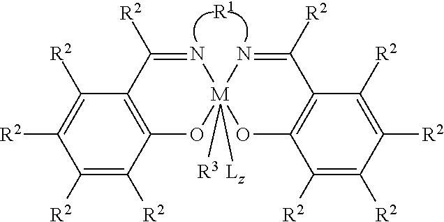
C1([R2])=C([R2])C2=C(C([R2])=C1[R2])C([R2])=N[M]1([R3])([Lz])(O2)OC2=C(C([R2])=N1)C([R2])=C([R2])C([R2])=C2[R2].[R1]
